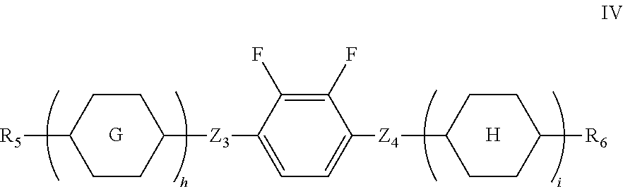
[G].[H].[R5]C1CCC([Z3]C2=CC=C([Z4]C3CCC([R6])CC3)C(F)=C2F)CC1
